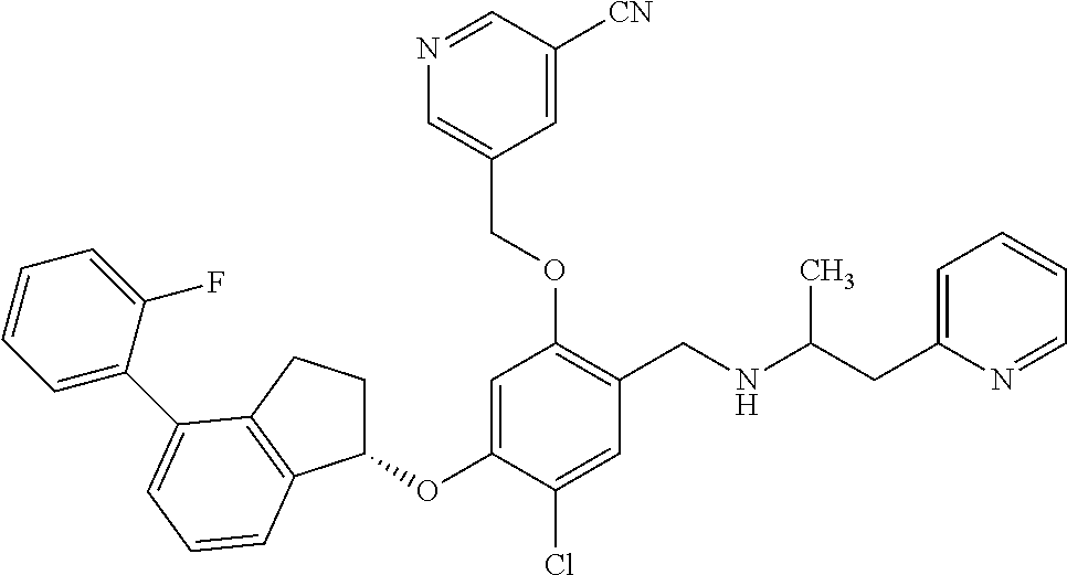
C1(OC2=CC(OCC3=CN=CC([CN])=C3)=C(CNC(CC3=CC=CC=N3)C)C=C2Cl)CCC2=C1C=CC=C2C1=CC=CC=C1F
